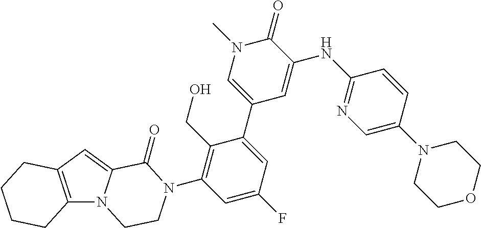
C12=C(C=C3N1CCN(C1=C(CO)C(C4=CN(C)C(=O)C(NC5=NC=C(N6CCOCC6)C=C5)=C4)=CC(F)=C1)C3=O)CCCC2
